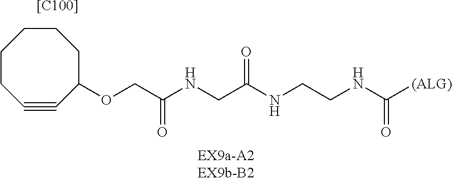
C(NC(=O)COC1C#CCCCCC1)C(NCCNC([(ALG)])=O)=O.[[C100]]
